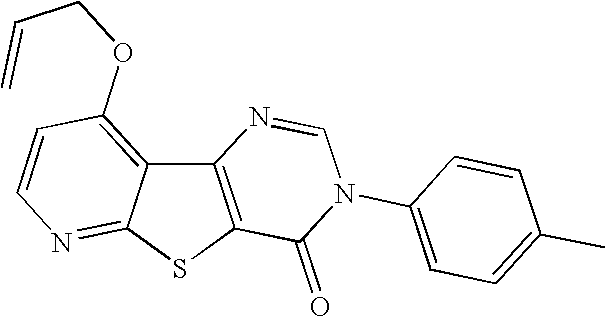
C12=C(SC3=NC=CC(OCC=C)=C13)C(=O)N(C1=CC=C(C)C=C1)C=N2
